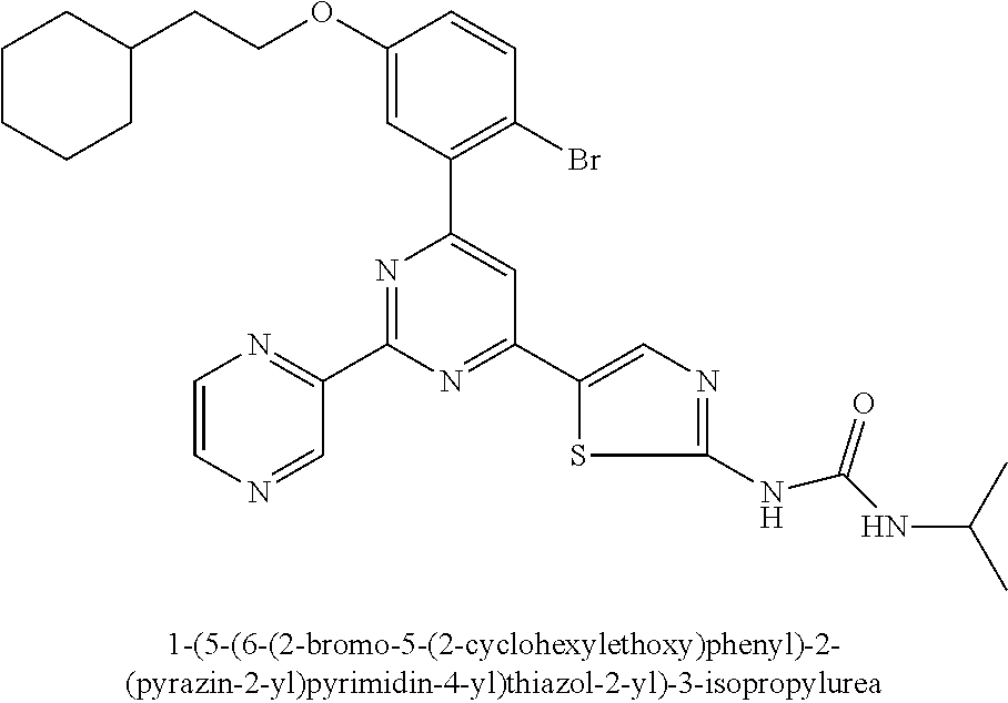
C1(OCCC2CCCCC2)=CC(C2=CC(C3=CN=C(NC(NC(C)C)=O)S3)=NC(C3=NC=CN=C3)=N2)=C(Br)C=C1
